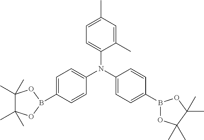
C1=C(B2OC(C)(C)C(C)(C)O2)C=CC(N(C2=CC=C(B3OC(C)(C)C(C)(C)O3)C=C2)C2=CC=C(C)C=C2C)=C1
